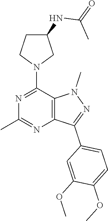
C1C(NC(=O)C)CN(C2=NC(C)=NC3=C2N(C)N=C3C2=CC=C(OC)C(OC)=C2)C1
